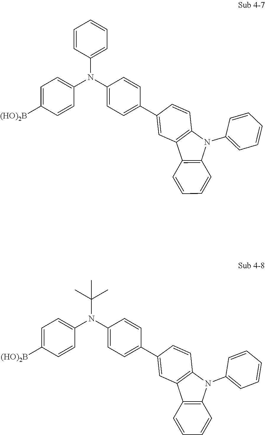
C1=C([(HO)2B])C=CC(N(C2=CC=C(C3=CC4=C(C=C3)N(C3=CC=CC=C3)C3=C4C=CC=C3)C=C2)C2=CC=CC=C2)=C1.C1=C([(HO)2B])C=CC(N(C2=CC=C(C3=CC4=C(C=C3)N(C3=CC=CC=C3)C3=C4C=CC=C3)C=C2)C(C)(C)C)=C1
